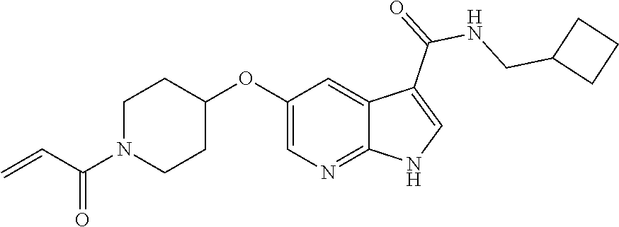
C1N(C(C=C)=O)CCC(OC2=CN=C3C(=C2)C(C(=O)NCC2CCC2)=CN3)C1
